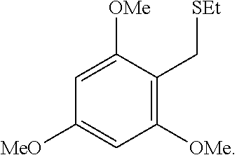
C1([MeO])=CC([OMe])=C(C[SEt])C([OMe])=C1
